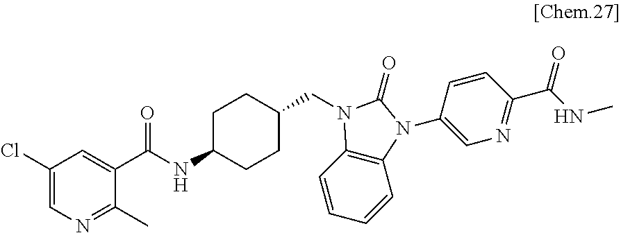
C1(Cl)=CN=C(C)C(C(NC2CCC(CN3C4=C(C=CC=C4)N(C4=CN=C(C(NC)=O)C=C4)C3=O)CC2)=O)=C1
